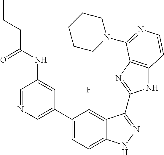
C1=C(C2=CC=C3C(=C2F)C(C2=NC4=C(N2)C=CN=C4N2CCCCC2)=NN3)C=C(NC(CCC)=O)C=N1
